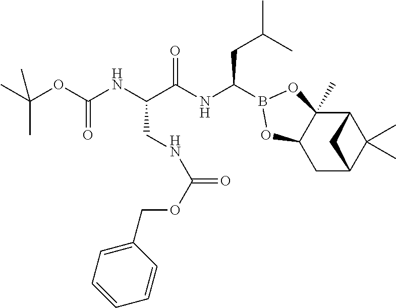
C12C3(C)C(CC(C1(C)C)C2)OB(C(NC(C(NC(OC(C)(C)C)=O)CNC(OCC1=CC=CC=C1)=O)=O)CC(C)C)O3
